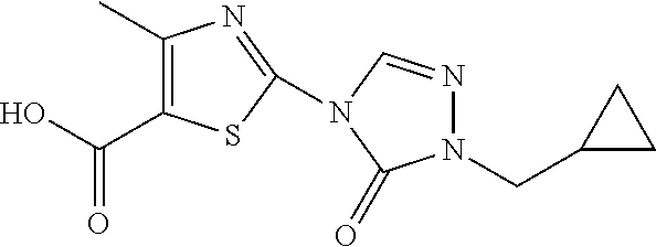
C1(C)=C(C(O)=O)SC(N2C=NN(CC3CC3)C2=O)=N1
